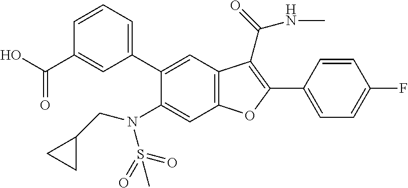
C1=CC=C(C2=CC3=C(C=C2N(CC2CC2)S(=O)(=O)C)OC(C2=CC=C(F)C=C2)=C3C(NC)=O)C=C1C(O)=O
